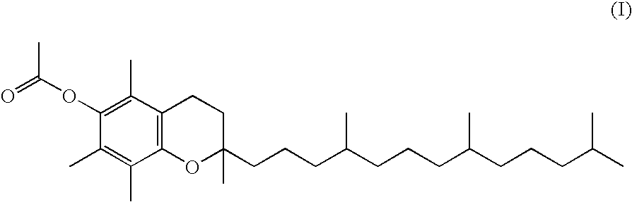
C(CCC(CCCC(CCCC(C)C)C)C)C1(C)CCC2=C(O1)C(C)=C(C)C(OC(=O)C)=C2C
